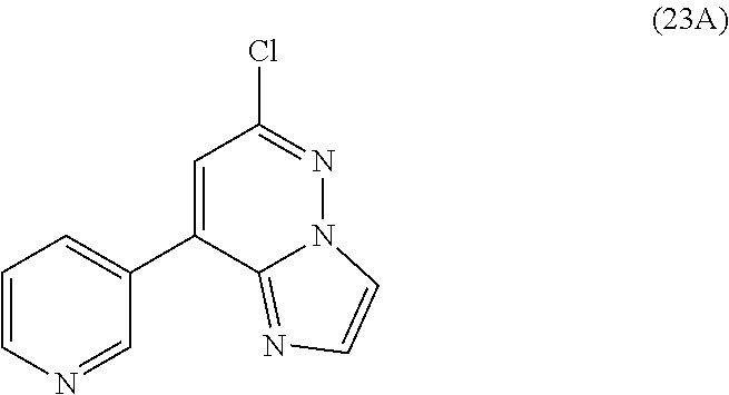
C1=CN=CC(C2=CC(Cl)=NN3C2=NC=C3)=C1
